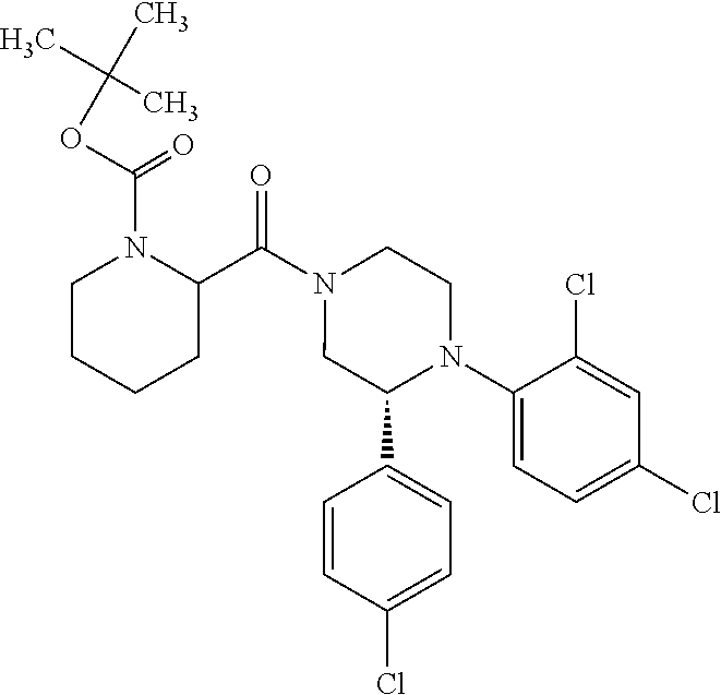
C1(C(N2CC(C3=CC=C(Cl)C=C3)N(C3=CC=C(Cl)C=C3Cl)CC2)=O)N(C(=O)OC(C)(C)C)CCCC1
